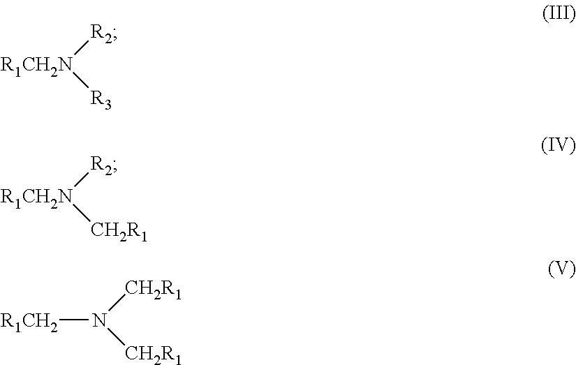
[R2][R1CH2N][R3].[R2][R1CH2N][CH2R1].[CH2R1]N([CH2R1])[R1CH2]
